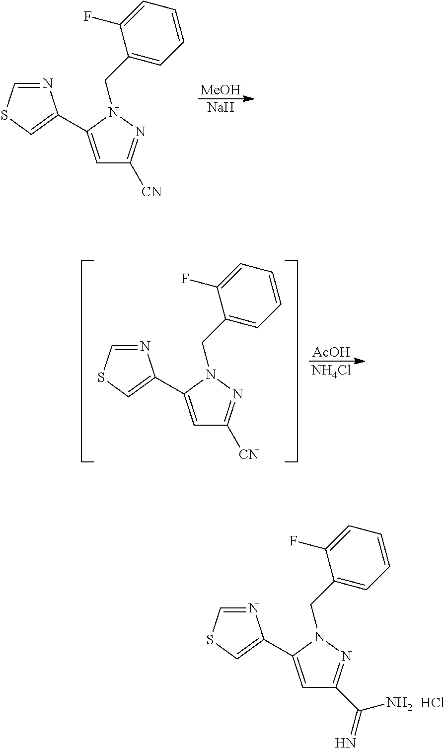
[MeOH].[Na].N1=CSC=C1C1=CC([CN])=NN1CC1=CC=CC=C1F.N1=CSC=C1C1=CC([CN])=NN1CC1=CC=CC=C1F.[AcOH].[NH4Cl].N1=CSC=C1C1=CC(C(=N)N)=NN1CC1=CC=CC=C1F.Cl
